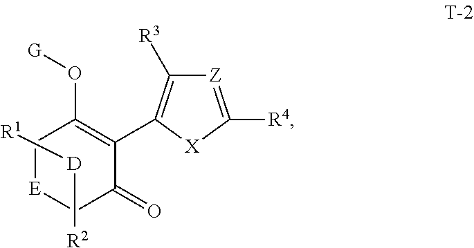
[R1][D][R2].C1[E]CC(=O)C(C2=C([R3])[Z]=C([R4])[X]2)=C1O[G]
